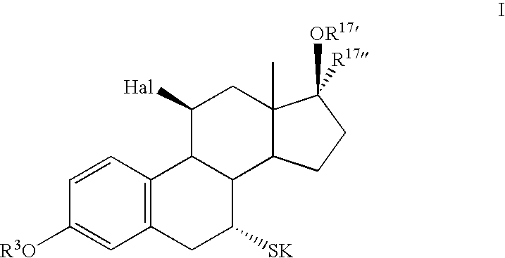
C1=CC2=C(C=C1[R3O])CC([SK])C1C2C([Hal])CC2(C)C1CCC2([OR17])[R17]
